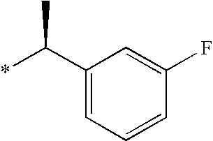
C1(C(C)*)=CC=CC(F)=C1
